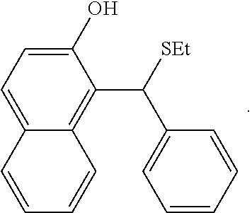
C1(O)=CC=C2C(=C1C([SEt])C1=CC=CC=C1)C=CC=C2
